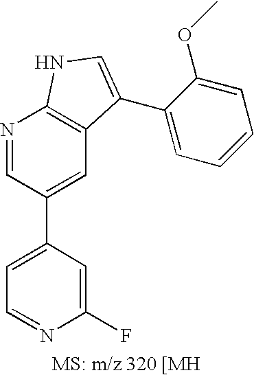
C1=C(C2=CC3=C(N=C2)NC=C3C2=CC=CC=C2OC)C=C(F)N=C1
